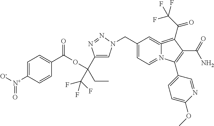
C1=C([N+]([O-])=O)C=CC(C(OC(C2=CN(CC3=CC=N4C(=C3)=C(C(=O)C(F)(F)F)C(C(N)=O)=C4C3=CC=C(OC)N=C3)N=N2)(CC)C(F)(F)F)=O)=C1
